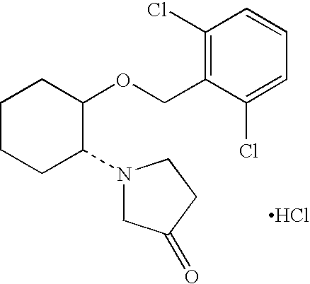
Cl.C1CCC(N2CC(=O)CC2)C(OCC2=C(Cl)C=CC=C2Cl)C1
